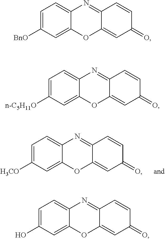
C12=CC([H3CO])=CC=C1N=C1C(=CC(=O)C=C1)O2.C12=CC([BnO])=CC=C1N=C1C(=CC(=O)C=C1)O2.C12=CC([n-C5H11O])=CC=C1N=C1C(=CC(=O)C=C1)O2.C12=CC(O)=CC=C1N=C1C(=CC(=O)C=C1)O2
